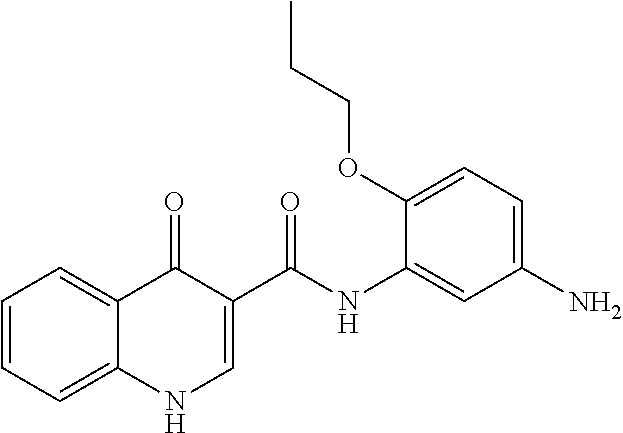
C1=CC=C2C(=C1)C(=O)C(C(=O)NC1=CC(N)=CC=C1OCCC)=CN2
